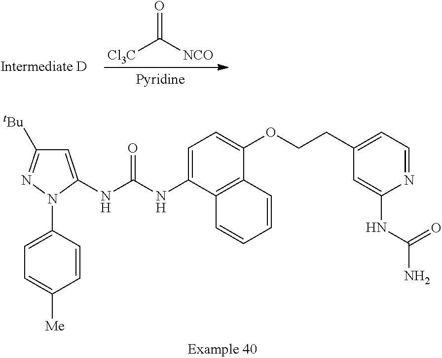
C1=C(NC(NC2=CC([tBu])=NN2C2=CC=C([Me])C=C2)=O)C2=C(C(OCCC3=CC=NC(NC(N)=O)=C3)=C1)C=CC=C2.[Cl3C]C([NCO])=O
